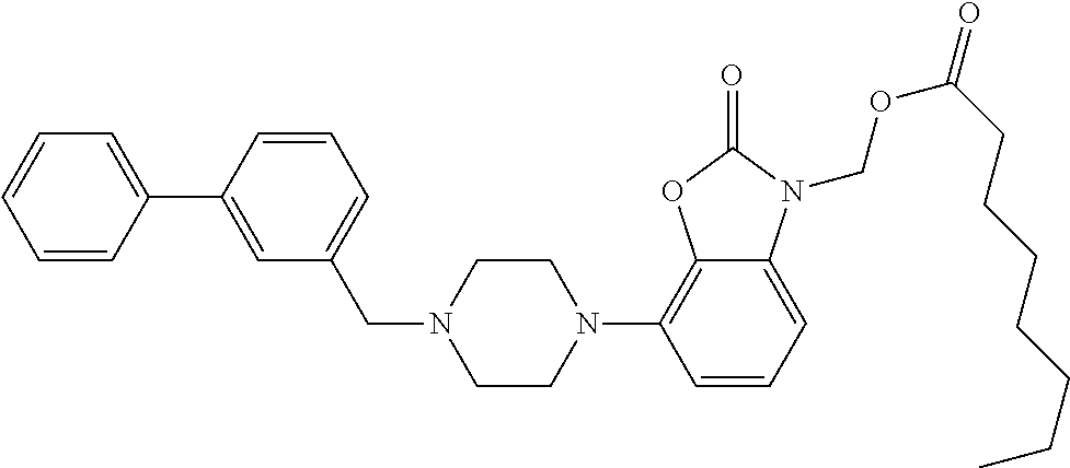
C(N1CCN(C2=C3C(=CC=C2)N(COC(=O)CCCCCCC)C(=O)O3)CC1)C1=CC=CC(C2=CC=CC=C2)=C1
